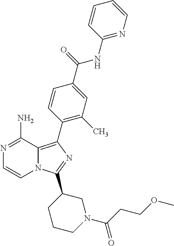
N1=C(N)C2=C(C3=C(C)C=C(C(=O)NC4=NC=CC=C4)C=C3)N=C(C3CCCN(C(CCOC)=O)C3)N2C=C1
